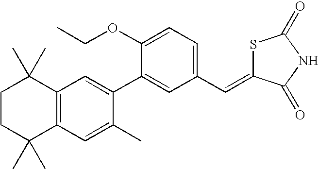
C1CC(C)(C)C2=C(C1(C)C)C=C(C1=CC(C=C3SC(=O)NC3=O)=CC=C1OCC)C(C)=C2
